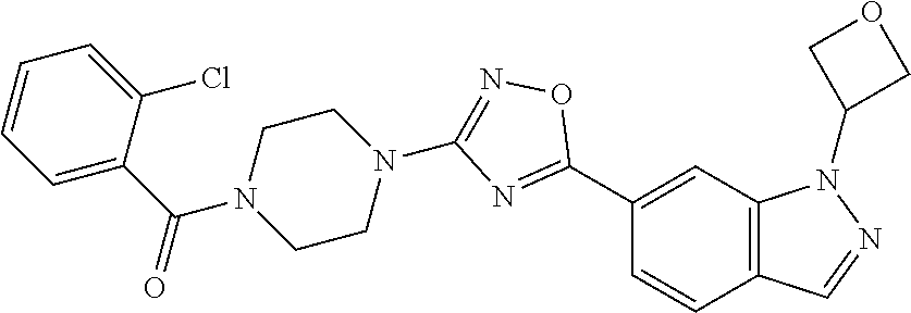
C1(C2=NC(N3CCN(C(C4=CC=CC=C4Cl)=O)CC3)=NO2)=CC2=C(C=C1)C=NN2C1COC1
